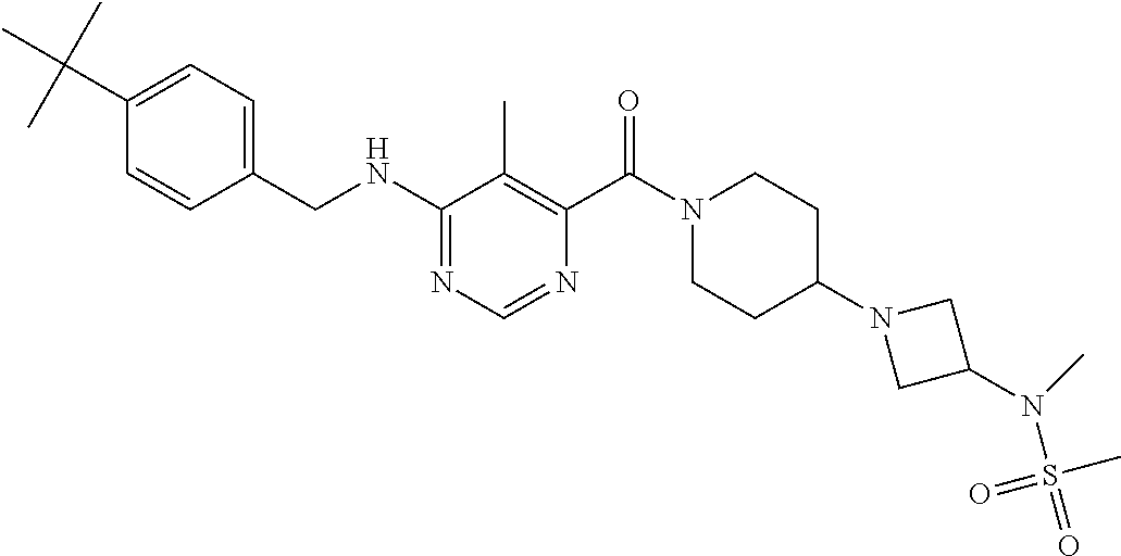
C1(NCC2=CC=C(C(C)(C)C)C=C2)=NC=NC(C(N2CCC(N3CC(N(C)S(=O)(C)=O)C3)CC2)=O)=C1C
